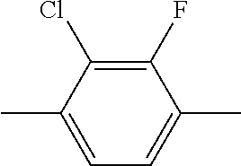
C1=C(C)C(Cl)=C(F)C(C)=C1
